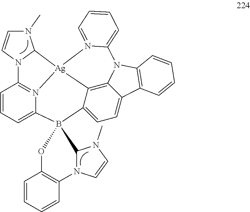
N1(C)C=CN2C1[Ag]13N4=C2C=CC=C4B2(C4=CC=C5C(=C14)N(C1=C5C=CC=C1)C1=CC=CC=N31)OC1=C(C=CC=C1)N1C2N(C)C=C1
